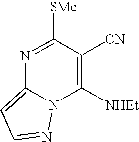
N1=C([SMe])C([CN])=C([NHEt])N2C1=CC=N2
